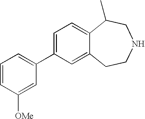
C1=CC([OMe])=CC(C2=CC=C3C(=C2)CCNCC3C)=C1
